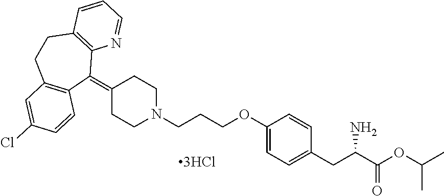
C1(=C2C3=C(CCC4=C2C=CC(Cl)=C4)C=CC=N3)CCN(CCCOC2=CC=C(CC(C(OC(C)C)=O)N)C=C2)CC1
